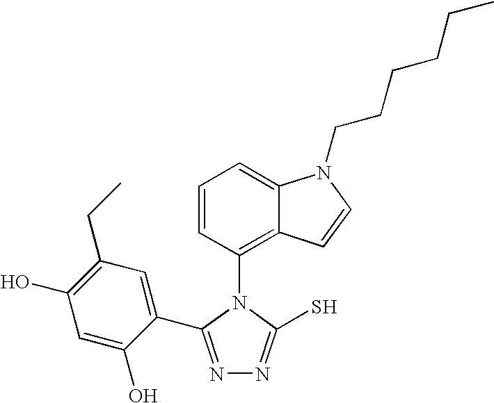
N1=C(C2=CC(CC)=C(O)C=C2O)N(C2=C3C(=CC=C2)N(CCCCCC)C=C3)C(S)=N1
